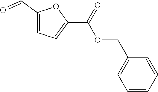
C1(C=O)=CC=C(C(=O)OCC2=CC=CC=C2)O1
